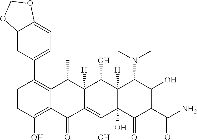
C1=CC(O)=C2C(=C1C1=CC=C3C(=C1)OCO3)C(C)C1([H])C(=C(O)C3(O)C([H])(C1O)C(N(C)C)C(O)=C(C(N)=O)C3=O)C2=O
